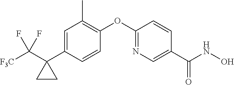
C1=C(C2(C([F3C])(F)F)CC2)C=CC(OC2=NC=C(C(NO)=O)C=C2)=C1C
